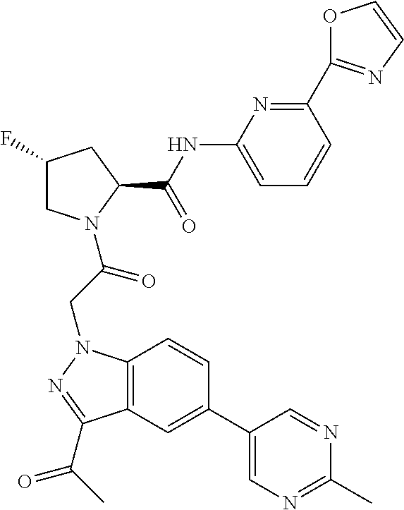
C12=C(N(CC(=O)N3CC(F)CC3C(NC3=CC=CC(C4=NC=CO4)=N3)=O)N=C1C(=O)C)C=CC(C1=CN=C(C)N=C1)=C2
